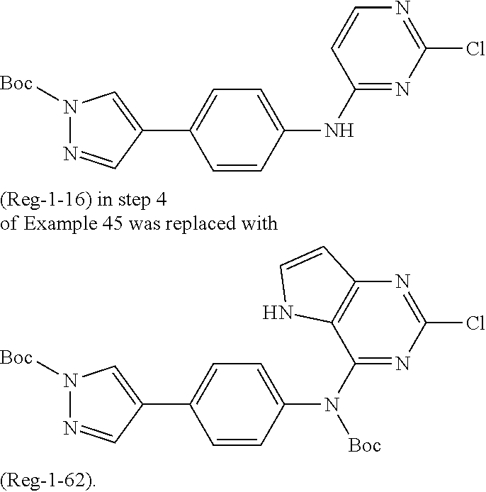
ClC1=NC=CC(NC2=CC=C(C3=CN([Boc])N=C3)C=C2)=N1.ClC1=NC2=C(C(N(C3=CC=C(C4=CN([Boc])N=C4)C=C3)[Boc])=N1)NC=C2
